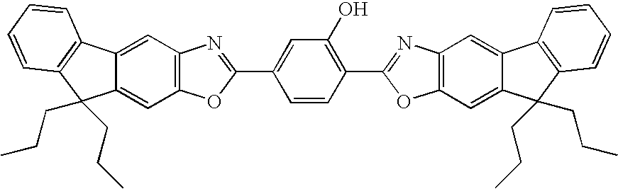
C12=C(OC(C3=CC(O)=C(C4=NC5=C(O4)C=C4C(=C5)C5=C(C4(CCC)CCC)C=CC=C5)C=C3)=N1)C=C1C(=C2)C2=C(C1(CCC)CCC)C=CC=C2
